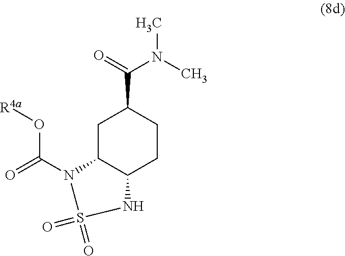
C1C2C(CCC1C(=O)N(C)C)NS(=O)(=O)N2C(=O)O[R4a]
